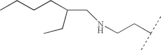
CCCCC(CNCCC(C)C)CC
